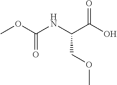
COC(=O)NC(C(=O)O)COC
